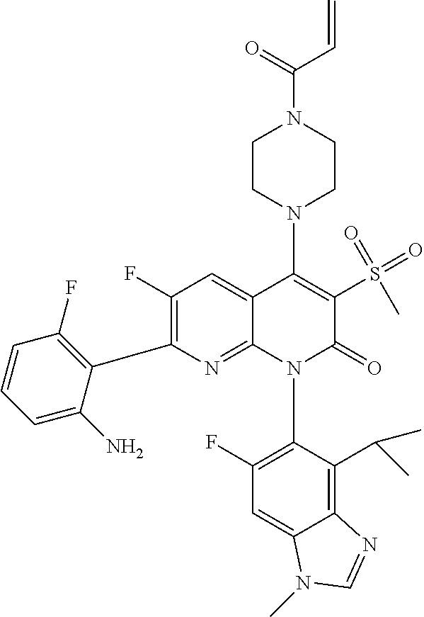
C1(F)=C(C2=C(F)C=CC=C2N)N=C2C(=C1)C(N1CCN(C(=O)C=C)CC1)=C(S(C)(=O)=O)C(=O)N2C1=C(F)C=C2C(=C1C(C)C)N=CN2C
